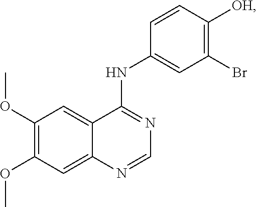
C1(OC)=C(OC)C=C2C(=C1)C(NC1=CC(Br)=C([OH])C=C1)=NC=N2
